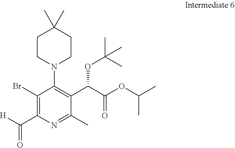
C1CN(C2=C(C(C(OC(C)C)=O)OC(C)(C)C)C(C)=NC(C(=O)[H])=C2Br)CCC1(C)C
